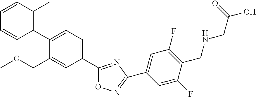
C1(C2=CC=C(C3=NC(C4=CC(F)=C(CNCC(O)=O)C(F)=C4)=NO3)C=C2COC)=C(C)C=CC=C1
